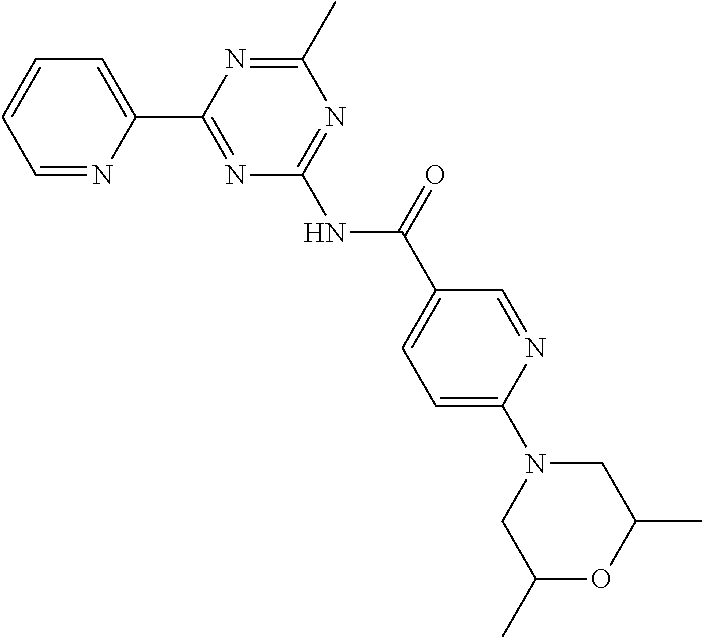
C1=NC(C2=NC(NC(C3=CC=C(N4CC(C)OC(C)C4)N=C3)=O)=NC(C)=N2)=CC=C1
